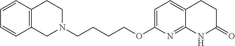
C1N(CCCCOC2=CC=C3C(=N2)NC(=O)CC3)CCC2=C1C=CC=C2
